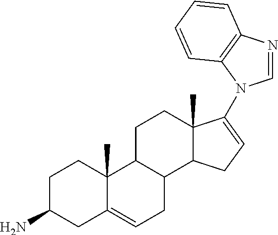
C1C(N)CC2=CCC3C(C2(C)C1)CCC1(C)C3CC=C1N1C=NC2=C1C=CC=C2
